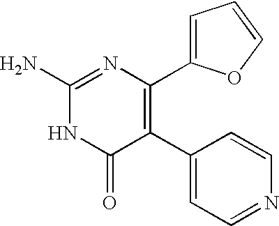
C1(N)=NC(C2=CC=CO2)=C(C2=CC=NC=C2)C(=O)N1
